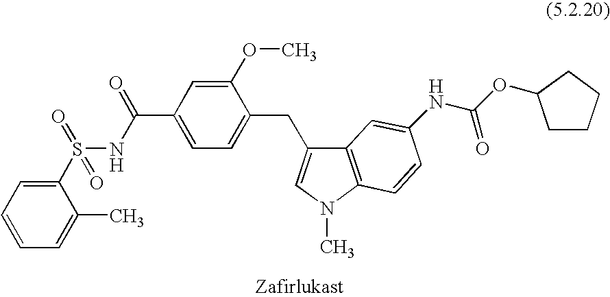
C1(S(=O)(NC(C2=CC=C(CC3=CN(C)C4=C3C=C(NC(OC3CCCC3)=O)C=C4)C(OC)=C2)=O)=O)=CC=CC=C1C
